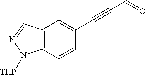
C12=C(C=CC(C#CC=O)=C1)N([THP])N=C2
